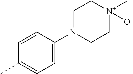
C1=CC(N2CC[N+](C)([O-])CC2)=CC=C1C
